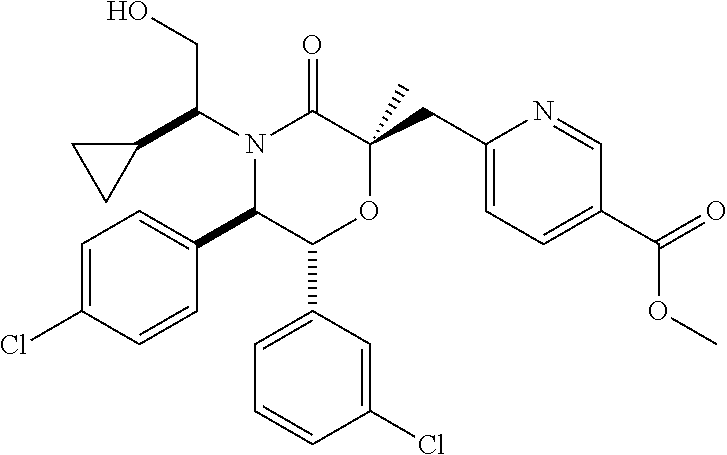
N1(C(C2CC2)CO)C(C2=CC=C(Cl)C=C2)C(C2=CC=CC(Cl)=C2)OC(CC2=CC=C(C(=O)OC)C=N2)(C)C1=O
